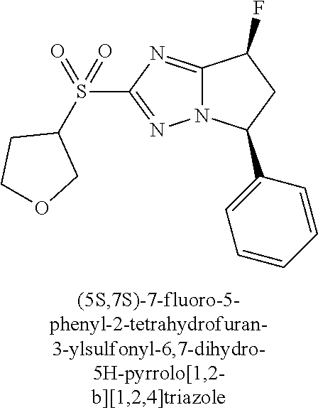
C12=NC(S(C3CCOC3)(=O)=O)=NN1C(C1=CC=CC=C1)CC2F
